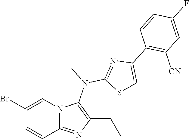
BrC1=CN2C(=NC(CC)=C2N(C)C2=NC(C3=C([CN])C=C(F)C=C3)=CS2)C=C1
